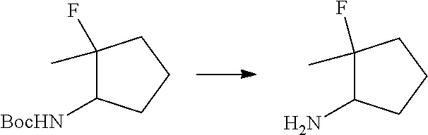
C1(F)(C)C([BocHN])CCC1.C1(F)(C)C(N)CCC1
